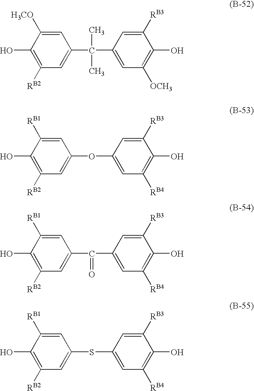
C1=C([RB1])C(O)=C([RB2])C=C1OC1=CC([RB4])=C(O)C([RB3])=C1.C1=C([H3CO])C(O)=C([RB2])C=C1C(C1=CC([OCH3])=C(O)C([RB3])=C1)(C)C.C1=C([RB1])C(O)=C([RB2])C=C1C(C1=CC([RB4])=C(O)C([RB3])=C1)=O.C1=C([RB1])C(O)=C([RB2])C=C1SC1=CC([RB4])=C(O)C([RB3])=C1
